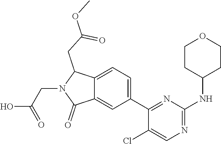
C1(C2=NC(NC3CCOCC3)=NC=C2Cl)=CC=C2C(=C1)C(=O)N(CC(O)=O)C2CC(=O)OC
